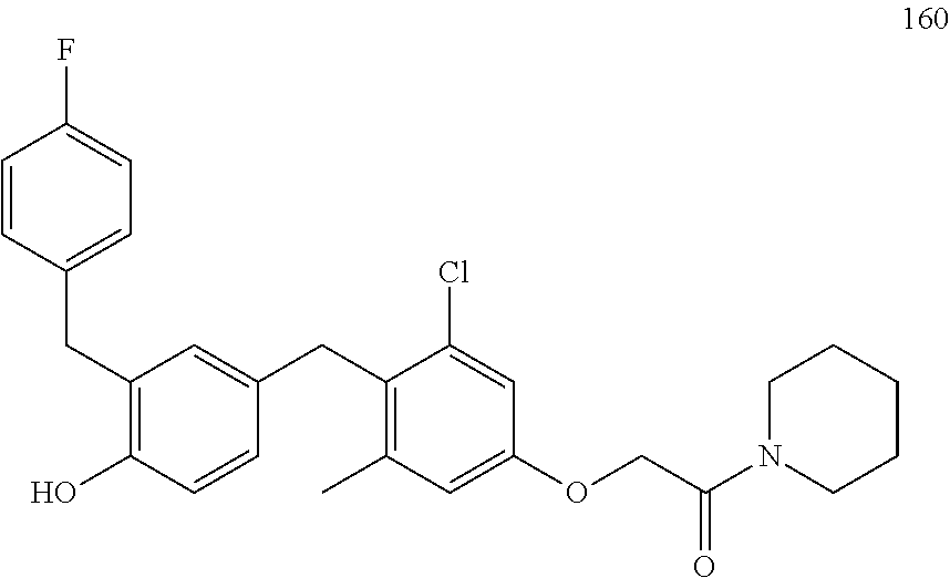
C1=CC(CC2=C(O)C=CC(CC3=C(C)C=C(OCC(=O)N4CCCCC4)C=C3Cl)=C2)=CC=C1F
